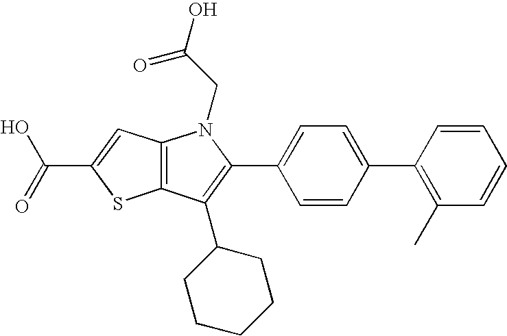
C(C1=CC2=C(S1)C(C1CCCCC1)=C(C1=CC=C(C3=C(C)C=CC=C3)C=C1)N2CC(=O)O)(=O)O
